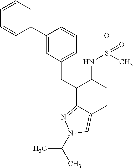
C1(CC2C3=NN(C(C)C)C=C3CCC2NS(C)(=O)=O)=CC=CC(C2=CC=CC=C2)=C1
